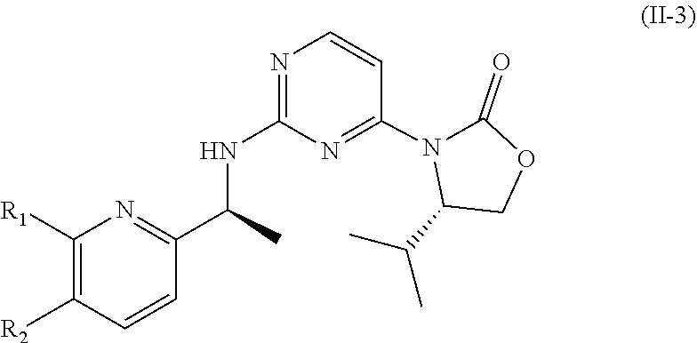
C1([R1])=C([R2])C=CC(C(C)NC2=NC=CC(N3C(C(C)C)COC3=O)=N2)=N1
